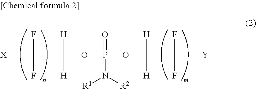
[X]C(F)(C(OP(OC(C([Y])(F)F)([H])[H])(=O)N([R2])[R1])([H])[H])F
